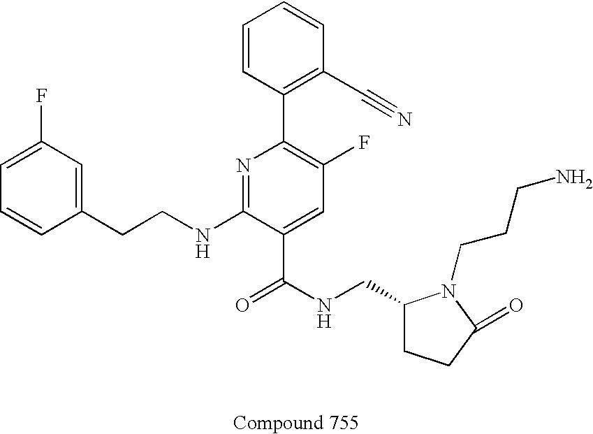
C1=CC(CCNC2=NC(C3=C(C#N)C=CC=C3)=C(F)C=C2C(NCC2CCC(=O)N2CCCN)=O)=CC(F)=C1
